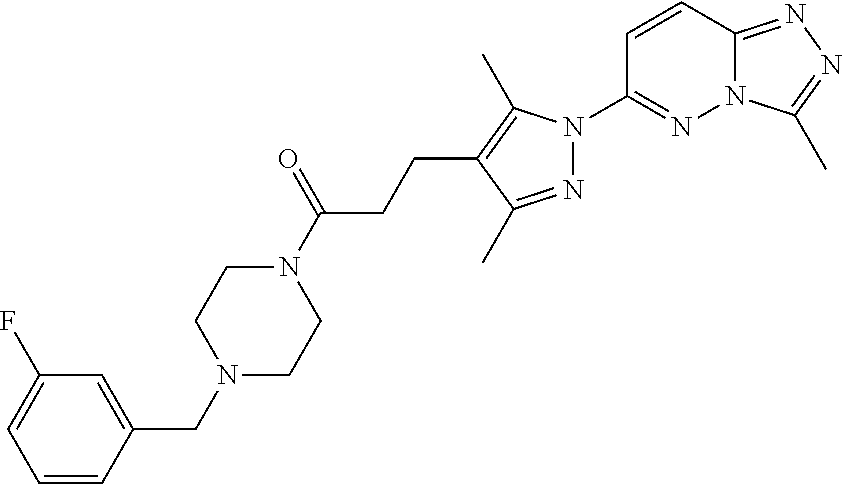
N12C(=NN=C1C)C=CC(N1N=C(C)C(CCC(N3CCN(CC4=CC(F)=CC=C4)CC3)=O)=C1C)=N2
